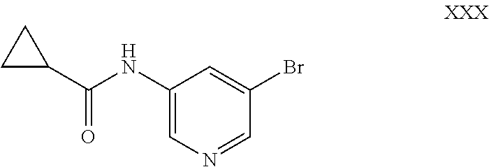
C1(C(NC2=CN=CC(Br)=C2)=O)CC1
